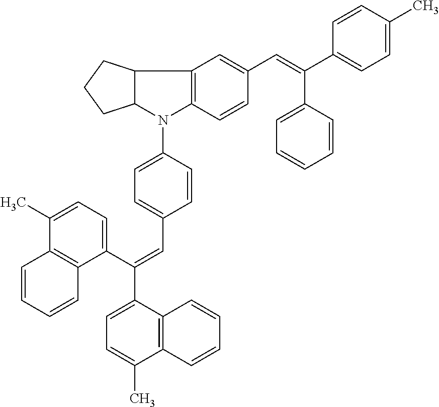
C12C(N(C3=CC=C(C=C(C4=CC=C(C)C5=C4C=CC=C5)C4=CC=C(C)C5=C4C=CC=C5)C=C3)C3=C1C=C(C=C(C1=CC=C(C)C=C1)C1=CC=CC=C1)C=C3)CCC2
